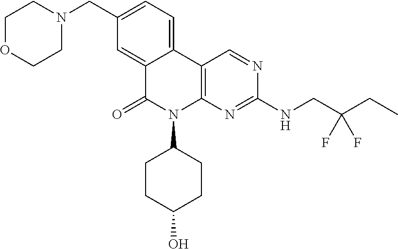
C12=CC(CN3CCOCC3)=CC=C1C1=C(N(C3CCC(O)CC3)C2=O)N=C(NCC(CC)(F)F)N=C1
